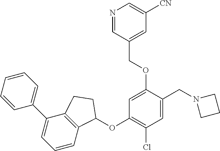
C1=CC=CC=C1C1=CC=CC2=C1CCC2OC1=C(Cl)C=C(CN2CCC2)C(OCC2=CC([CN])=CN=C2)=C1
